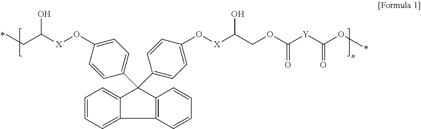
C12=C(C=CC=C1)C(C1=CC=C(O[X]C(CC)O)C=C1)(C1=CC=C(O[X]C(COC([Y]C(OC)=O)=O)O)C=C1)C1=CC=CC=C21
